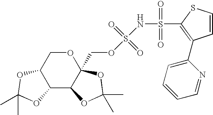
C12C(C3C(COS(NS(=O)(=O)C4=C(C5=CC=CC=N5)C=CS4)(=O)=O)(OC1)OC(C)(C)O3)OC(C)(C)O2
